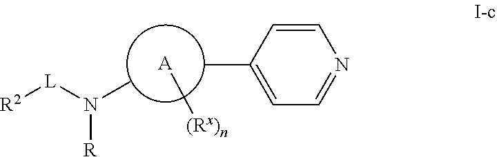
CC1=CC=NC=C1.[A][(Rx)n].CN([R])[L][R2]
